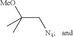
C(C[N3])(C)([MeO])C
